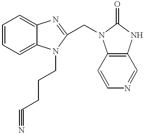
C1=CC=C2C(=C1)N=C(CN1C3=C(NC1=O)C=NC=C3)N2CCCC#N
